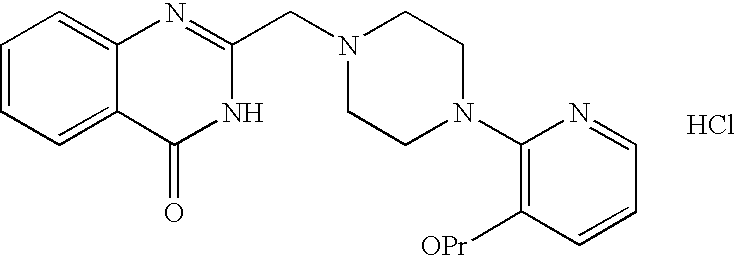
C1=CC=C2C(=C1)N=C(CN1CCN(C3=C([OPr])C=CC=N3)CC1)NC2=O.Cl
